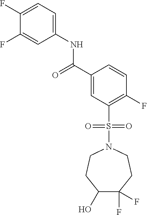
C1(F)=CC=C(NC(C2=CC(S(=O)(=O)N3CCC(O)C(F)(F)CC3)=C(F)C=C2)=O)C=C1F
